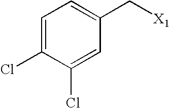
C1=C(Cl)C(Cl)=CC(C[X1])=C1
